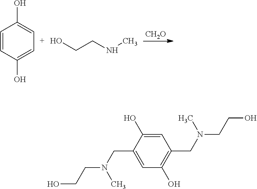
[CH2O].C1=CC(O)=CC=C1O.OCCNC.C1=C(O)C(CN(CCO)C)=CC(O)=C1CN(CCO)C
